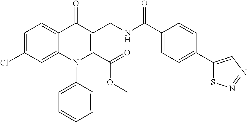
C1=C(Cl)C=C2C(=C1)C(=O)C(CNC(C1=CC=C(C3=CN=NS3)C=C1)=O)=C(C(=O)OC)N2C1=CC=CC=C1
